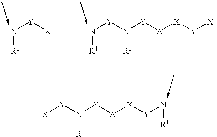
N([Y][X])[R1].N([Y]N([Y][A][X][Y][X])[R1])[R1].[X][Y]N([Y][A][X][Y]N[R1])[R1]
